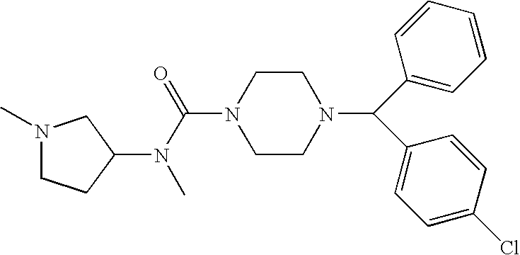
N(C(=O)N1CCN(C(C2=CC=CC=C2)C2=CC=C(Cl)C=C2)CC1)(C)C1CCN(C)C1
